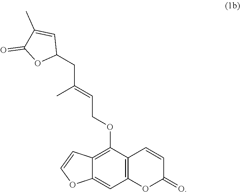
C12=C(OCC=C(CC3C=C(C)C(=O)O3)C)C3=C(C=C1OC=C2)OC(=O)C=C3
